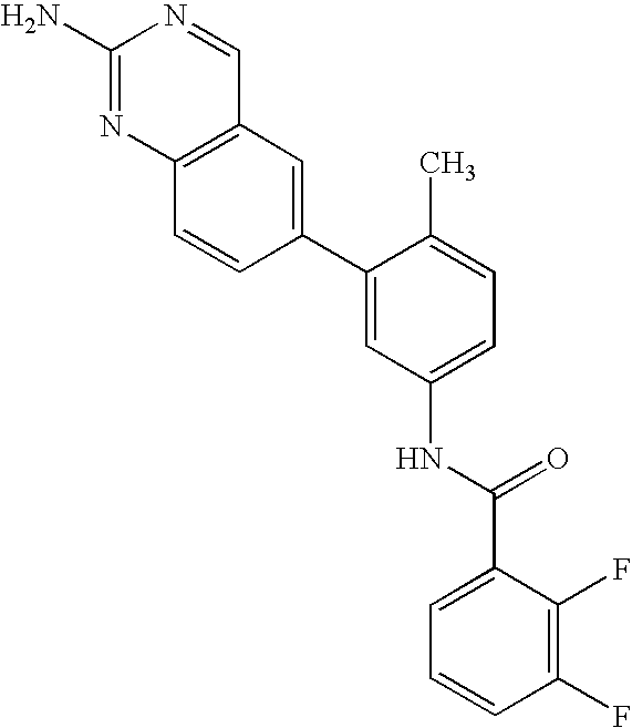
C1(N)=NC2=C(C=N1)C=C(C1=CC(NC(C3=CC=CC(F)=C3F)=O)=CC=C1C)C=C2
